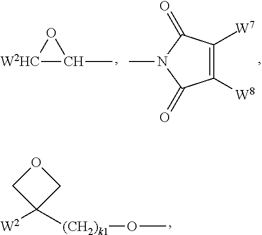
[W2HC]1C(C)O1.CN1C(=O)C([W7])=C([W8])C1=O.O1CC([(CH2)k1]OC)([W2])C1
